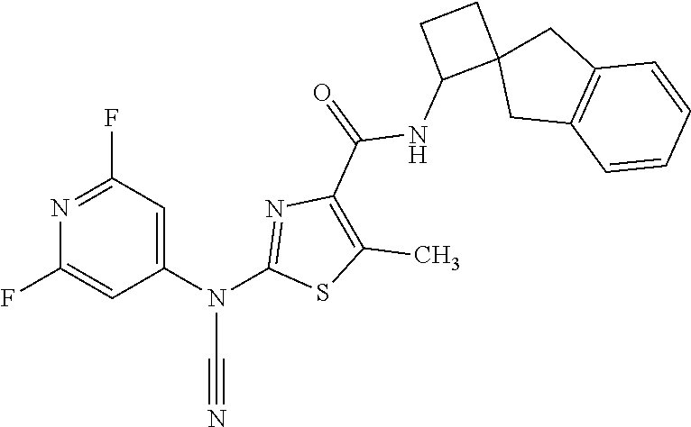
N1=C(F)C=C(N(C2=NC(C(NC3C4(CC3)CC3=C(C4)C=CC=C3)=O)=C(C)S2)C#N)C=C1F
